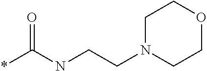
C(N1CCOCC1)CNC(*)=O
